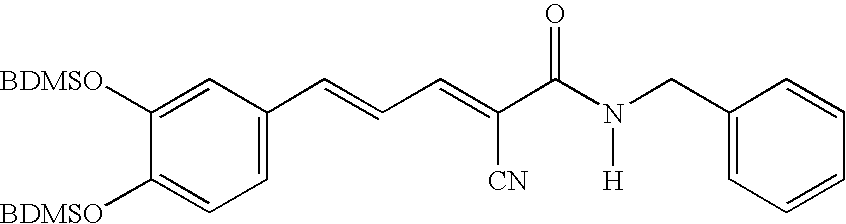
C1([BDMSO])=CC(C=CC=C(C(N(CC2=CC=CC=C2)[H])=O)[CN])=CC=C1[BDMSO]
